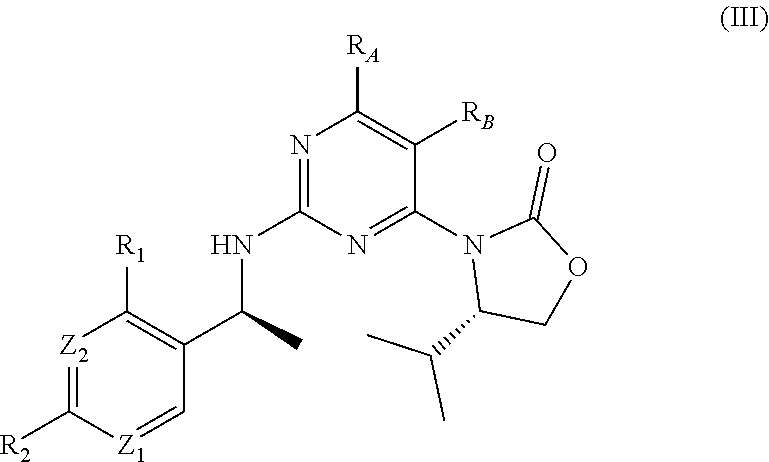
[Z2]1=C([R2])[Z1]=CC(C(NC2=NC([RA])=C([RB])C(N3C(C(C)C)COC3=O)=N2)C)=C1[R1]
